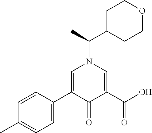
C1=C(C2=CN(C(C3CCOCC3)C)C=C(C(O)=O)C2=O)C=CC(C)=C1
